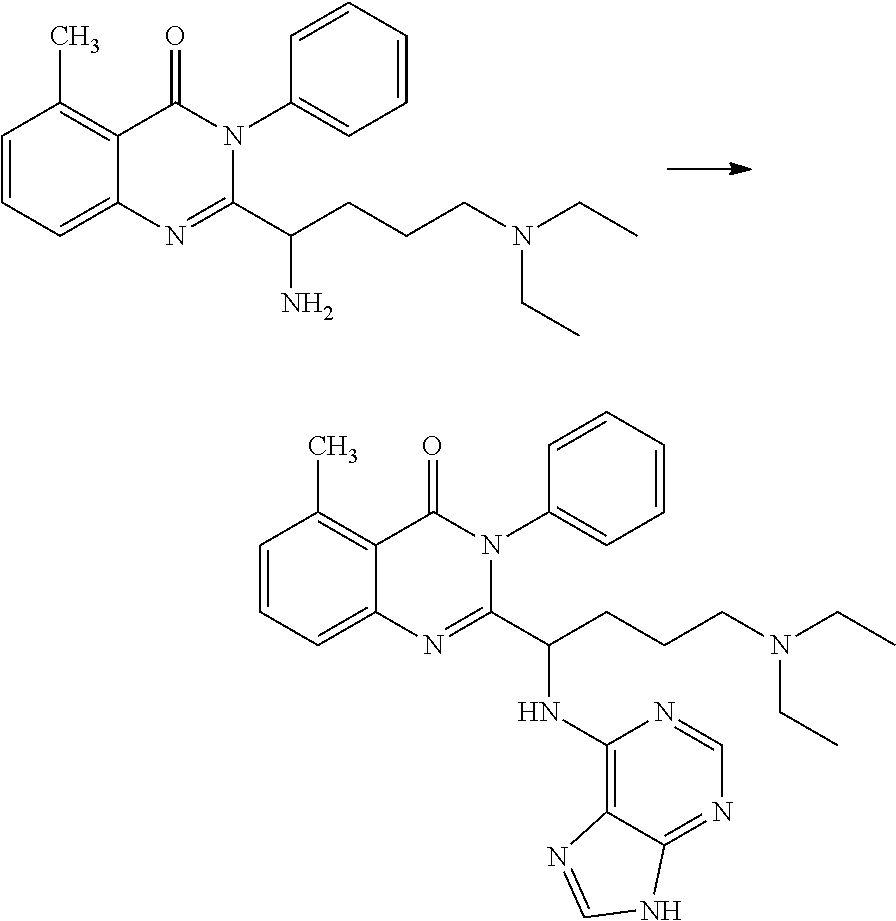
C1=CC=C2C(=C1C)C(=O)N(C1=CC=CC=C1)C(C(CCCN(CC)CC)N)=N2.C1=CC=C2C(=C1C)C(=O)N(C1=CC=CC=C1)C(C(CCCN(CC)CC)NC1=C3C(=NC=N1)NC=N3)=N2
